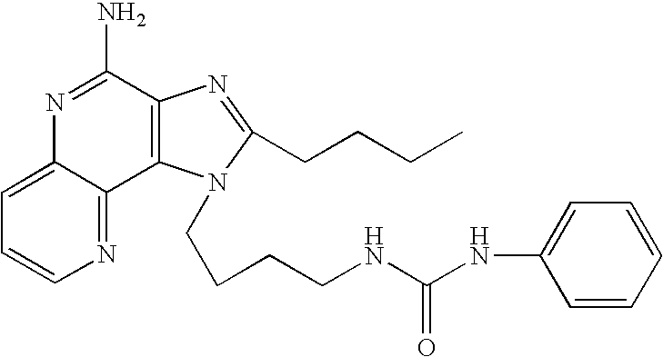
C12=CC=CN=C1C1=C(C(N)=N2)N=C(CCCC)N1CCCCNC(NC1=CC=CC=C1)=O
